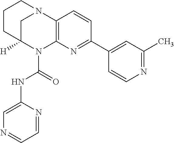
C1CC2([H])CN(C1)C1=C(N2C(=O)NC2=CN=CC=N2)N=C(C2=CC(C)=NC=C2)C=C1
